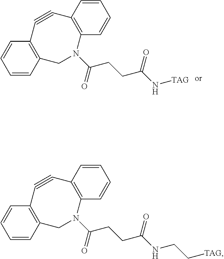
C1#CC2=C(CN(C(CCC(N[TAG])=O)=O)C3=C1C=CC=C3)C=CC=C2.C1#CC2=C(CN(C(CCC(NCC[TAG])=O)=O)C3=C1C=CC=C3)C=CC=C2
